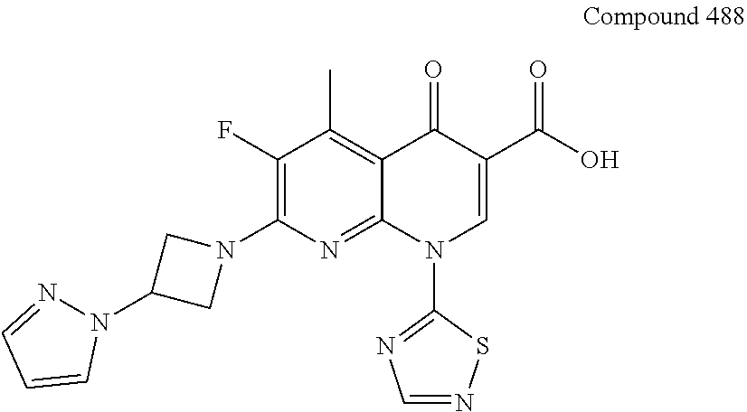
C1(F)=C(N2CC(N3N=CC=C3)C2)N=C2C(=C1C)C(=O)C(C(O)=O)=CN2C1=NC=NS1
